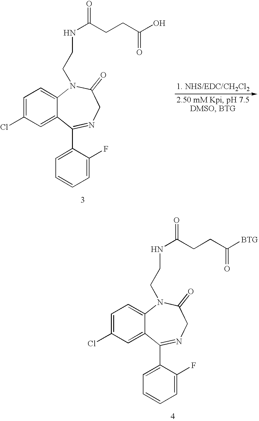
C1=C(Cl)C=C2C(=C1)N(CCNC(CCC(=O)O)=O)C(=O)CN=C2C1=CC=CC=C1F.[1. NHS/EDC/CH2Cl2].C1=C(Cl)C=C2C(=C1)N(CCNC(CCC(=O)[BTG])=O)C(=O)CN=C2C1=CC=CC=C1F
